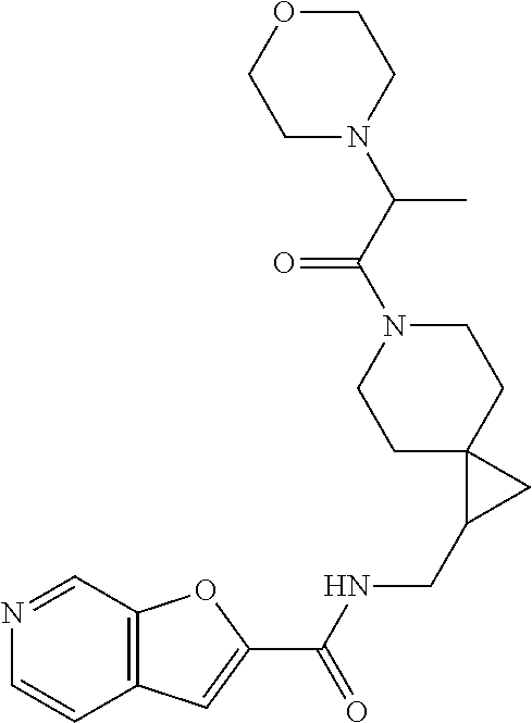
C1C2(CCN(C(C(N3CCOCC3)C)=O)C1)C(CNC(C1=CC3=C(O1)C=NC=C3)=O)C2
